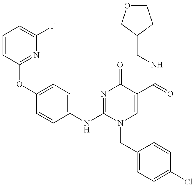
C1=CC(OC2=CC=C(NC3=NC(=O)C(C(=O)NCC4COCC4)=CN3CC3=CC=C(Cl)C=C3)C=C2)=NC(F)=C1
